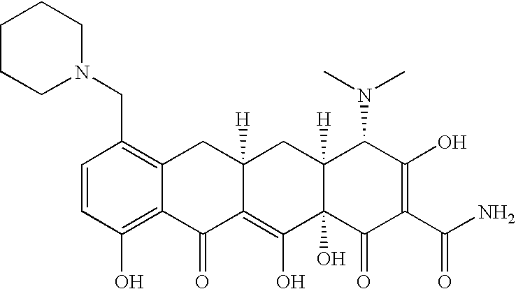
C1=CC(CN2CCCCC2)=C2C(=C1O)C(=O)C1=C(O)C3(O)C([H])(CC1([H])C2)C(N(C)C)C(O)=C(C(N)=O)C3=O
